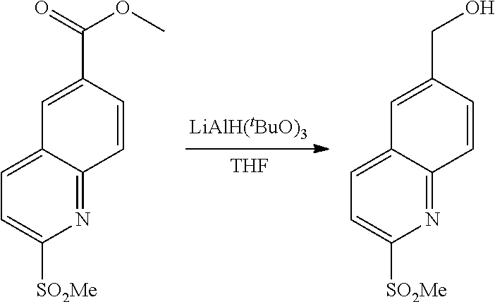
[THF].C1=C(C(OC)=O)C=CC2=NC([SO2Me])=CC=C12.C1=C(CO)C=CC2=NC([SO2Me])=CC=C12
